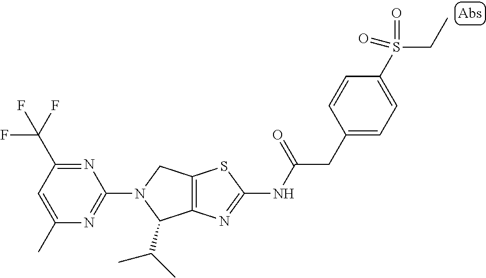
C12=C(N=C(NC(CC3=CC=C(S(CC)(=O)=O)C=C3)=O)S1)C(C(C)C)N(C1=NC(C)=CC(C(F)(F)F)=N1)C2
